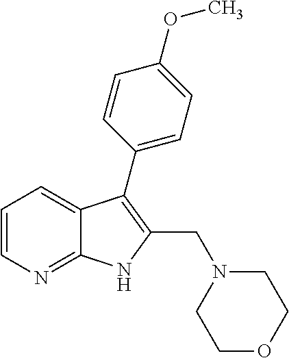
C1=CN=C2C(=C1)C(C1=CC=C(OC)C=C1)=C(CN1CCOCC1)N2
